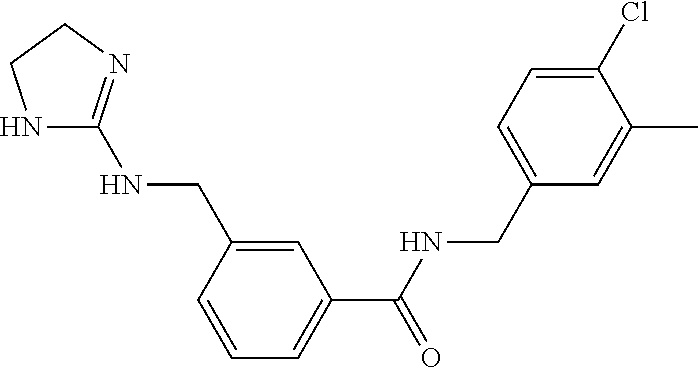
N1C(NCC2=CC(C(NCC3=CC=C(Cl)C(C)=C3)=O)=CC=C2)=NCC1
